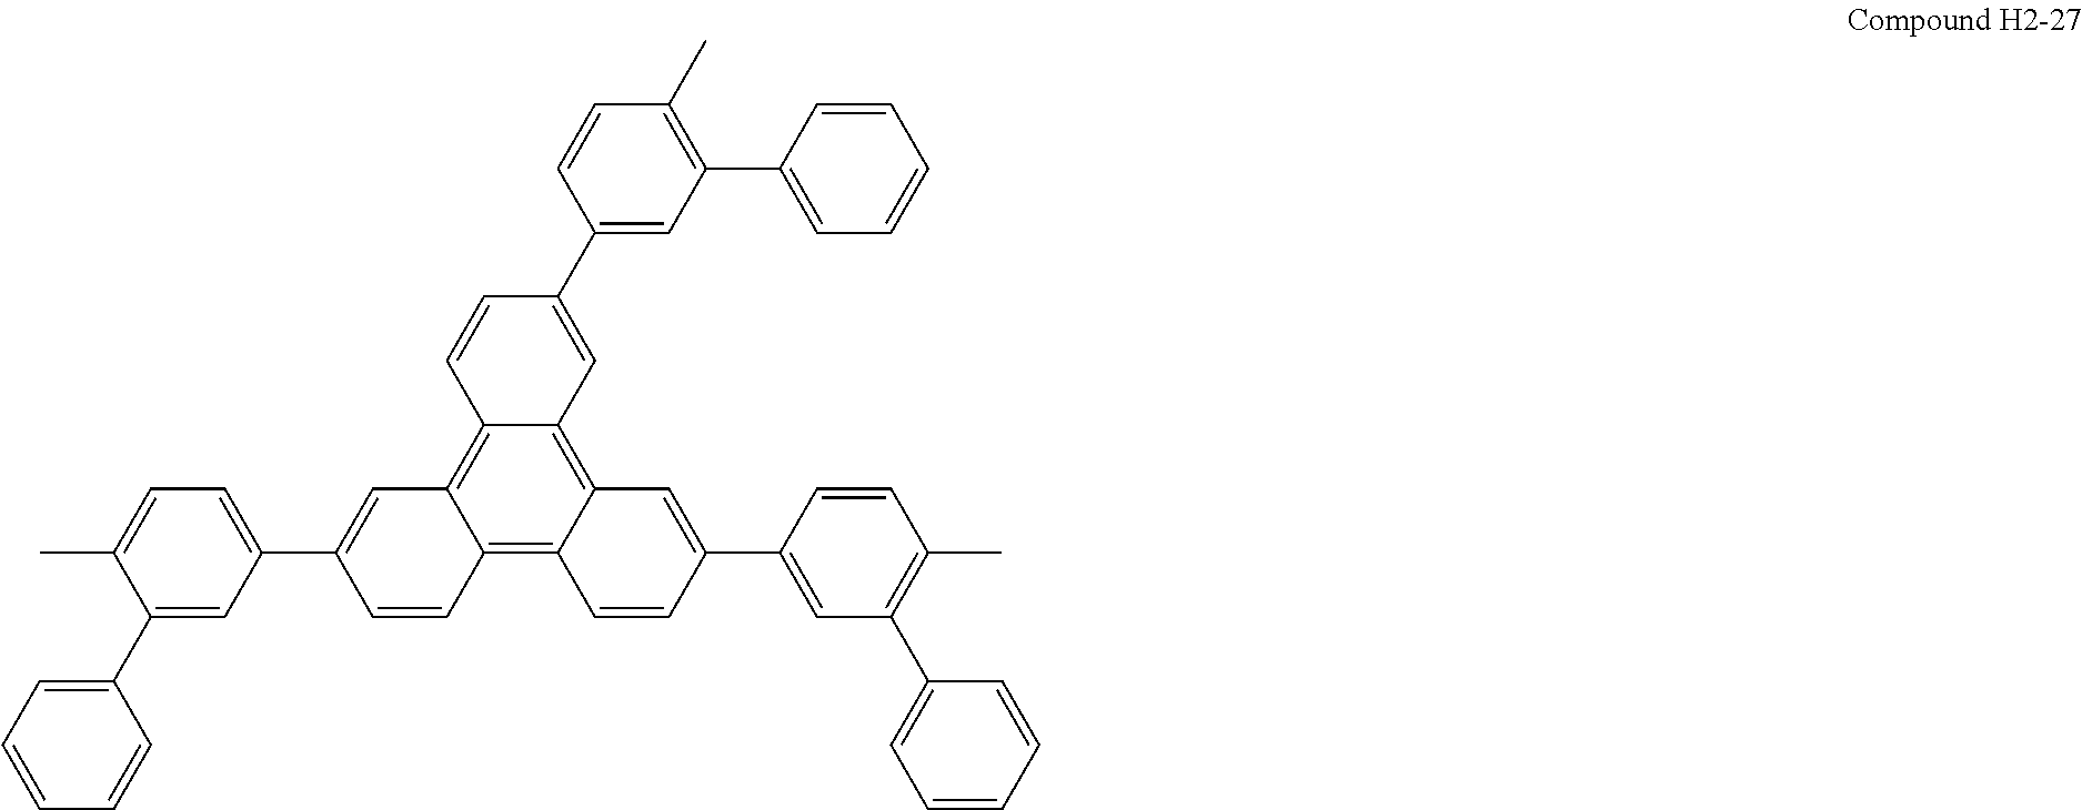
C1=C(C)C(C2=CC=CC=C2)=CC(C2=CC3=C4C(=C5C(=C3C=C2)C=CC(C2=CC(C3=CC=CC=C3)=C(C)C=C2)=C5)C=C(C2=CC(C3=CC=CC=C3)=C(C)C=C2)C=C4)=C1
